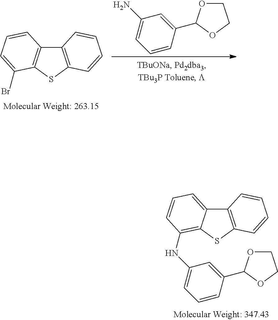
C1OC(C2=CC(N)=CC=C2)OC1.C12=C(SC3=C1C=CC=C3Br)C=CC=C2.C12=C(SC3=C(NC4=CC=CC(C5OCCO5)=C4)C=CC=C13)C=CC=C2
